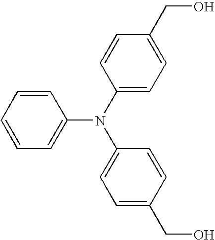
C1=CC=CC=C1N(C1=CC=C(CO)C=C1)C1=CC=C(CO)C=C1
